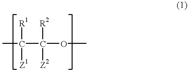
CC(C(OC)([R2])[Z2])([R1])[Z1]
